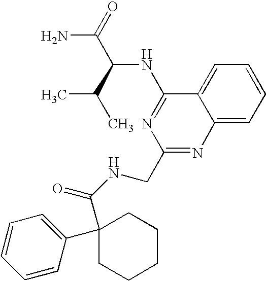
C12=CC=CC=C1N=C(CNC(=O)C1(C3=CC=CC=C3)CCCCC1)N=C2NC(C(N)=O)C(C)C
